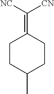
C1CC(C)CCC1=C([NC])[CN]
